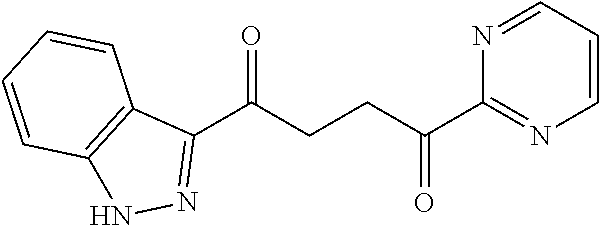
C1(C(CCC(C2=NC=CC=N2)=O)=O)=NNC2=C1C=CC=C2
